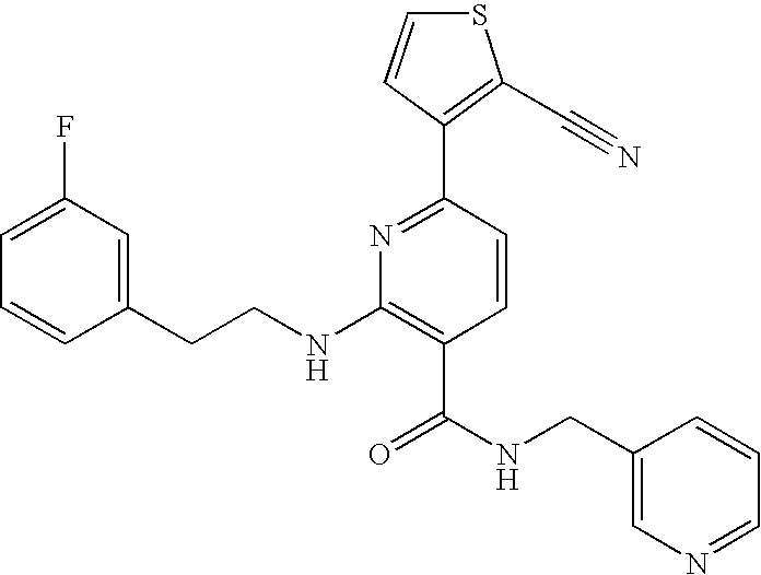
C1(CCNC2=C(C(NCC3=CN=CC=C3)=O)C=CC(C3=C(C#N)SC=C3)=N2)=CC(F)=CC=C1
